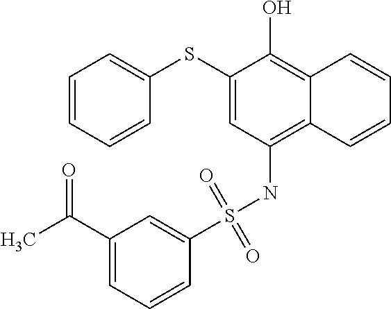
C1=CC=CC(SC2=CC(NS(C3=CC(C(C)=O)=CC=C3)(=O)=O)=C3C(=C2O)C=CC=C3)=C1
